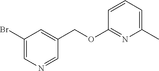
C1(Br)=CN=CC(COC2=NC(C)=CC=C2)=C1
